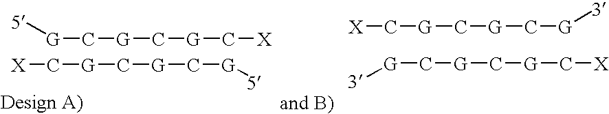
[5][G]C[G]C[G]C[X].[5][G]C[G]C[G]C[X].[G](C[G]C[G]C[X])[3].[G](C[G]C[G]C[X])[3]
